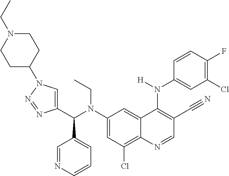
C1(N(C(C2=CN(C3CCN(CC)CC3)N=N2)C2=CC=CN=C2)CC)=CC(Cl)=C2C(=C1)C(N(C1=CC(Cl)=C(F)C=C1)[H])=C(C#N)C=N2
